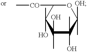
C[CO]C1C(C)(O)C(O)(C)C(C)(O)C([OH])(C)O1
